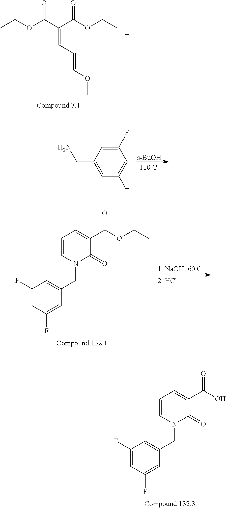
C(=CC=COC)(C(OCC)=O)C(OCC)=O.[s-BuOH].C1=C(CN)C=C(F)C=C1F.C1(F)=CC(F)=CC(CN2C(=O)C(C(OCC)=O)=CC=C2)=C1.C1(F)=CC(F)=CC(CN2C(=O)C(C(O)=O)=CC=C2)=C1
